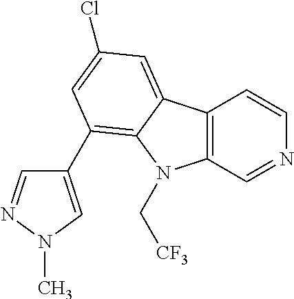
C12=C(C=NC=C1)N(C[CF3])C1=C(C3=CN(C)N=C3)C=C(Cl)C=C21
